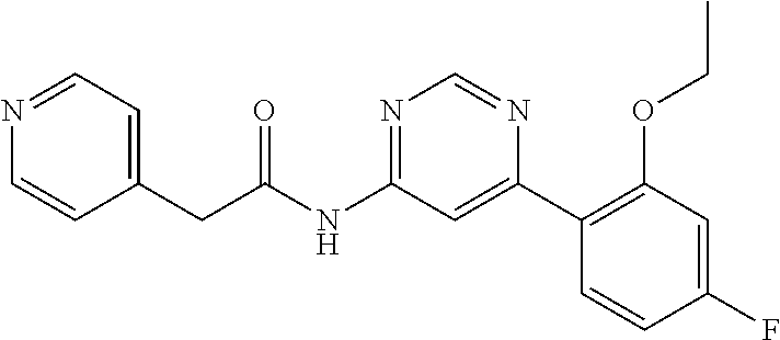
N(C1=NC=NC(C2=C(OCC)C=C(F)C=C2)=C1)C(CC1=CC=NC=C1)=O
